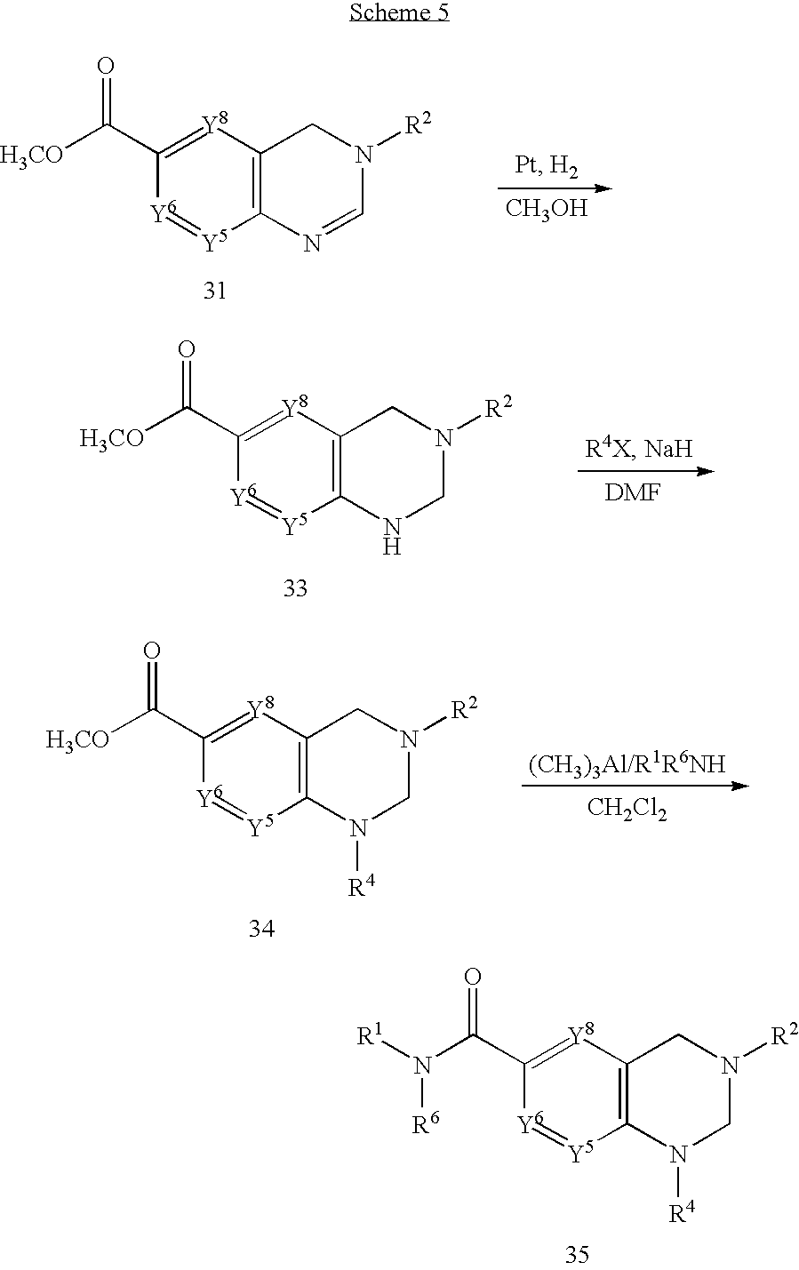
C12=C([Y8]=C(C([H3CO])=O)[Y6]=[Y5]1)CN([R2])C=N2.[CH3OH].C12=C([Y8]=C(C([H3CO])=O)[Y6]=[Y5]1)CN([R2])CN2.C12=C([Y8]=C(C([H3CO])=O)[Y6]=[Y5]1)CN([R2])CN2[R4].[CH2Cl2].C12=C([Y8]=C(C(N([R6])[R1])=O)[Y6]=[Y5]1)CN([R2])CN2[R4]
